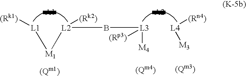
[L4]([(Rn4)])[M3].[L1]([(Rk1)])[M1][L2]([(Rk2)])B[L3]([(Rp3)])[M4]
